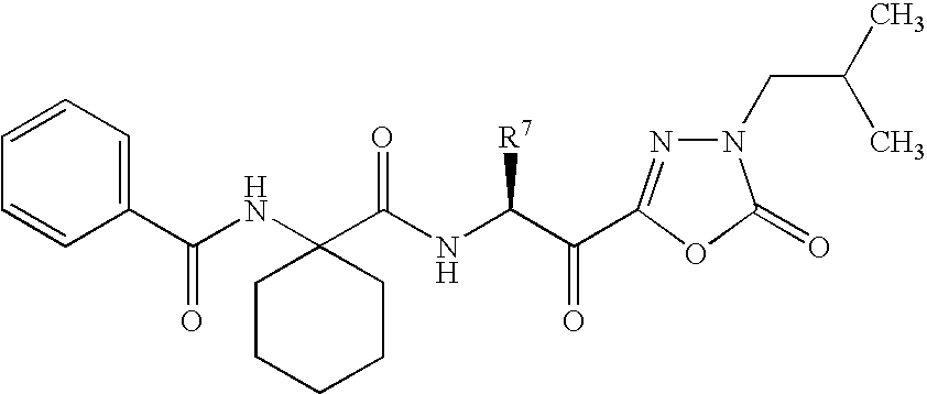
N1(CC(C)C)N=C(C(C(NC(C2(NC(C3=CC=CC=C3)=O)CCCCC2)=O)[R7])=O)OC1=O
